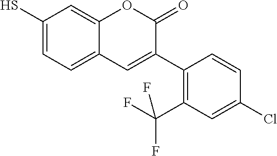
C1(S)=CC=C2C(=C1)OC(=O)C(C1=C(C(F)(F)F)C=C(Cl)C=C1)=C2
